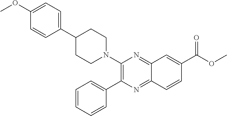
C1(N2CCC(C3=CC=C(OC)C=C3)CC2)=C(C2=CC=CC=C2)N=C2C(=N1)C=C(C(OC)=O)C=C2
